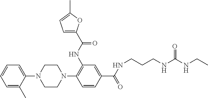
C1=CC(C(NCCCNC(=O)NCC)=O)=CC(NC(C2=CC=C(C)O2)=O)=C1N1CCN(C2=CC=CC=C2C)CC1
